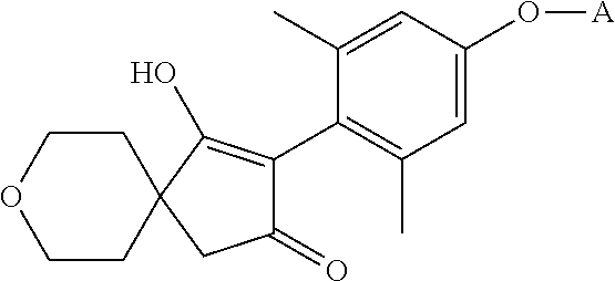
C1(=O)C(C2=C(C)C=C(O[A])C=C2C)=C(O)C2(C1)CCOCC2
